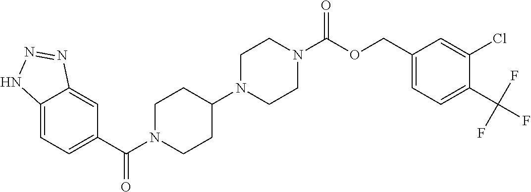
C1(C(N2CCC(N3CCN(C(OCC4=CC=C(C(F)(F)F)C(Cl)=C4)=O)CC3)CC2)=O)=CC=C2C(=C1)N=NN2
